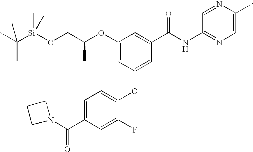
O(C1=CC(OC2=CC=C(C(N3CCC3)=O)C=C2F)=CC(C(NC2=NC=C(C)N=C2)=O)=C1)C(CO[Si](C(C)(C)C)(C)C)C
